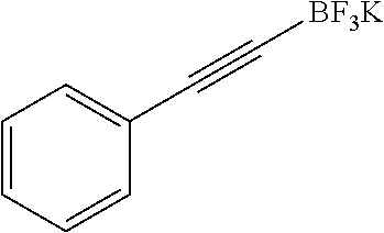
C1=CC=CC(C#C[BF3K])=C1
